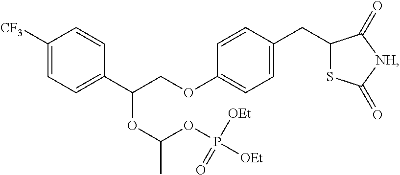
C1([CF3])=CC=C(C(COC2=CC=C(CC3SC(=O)[NH]C3=O)C=C2)OC(C)OP([OEt])([OEt])=O)C=C1
